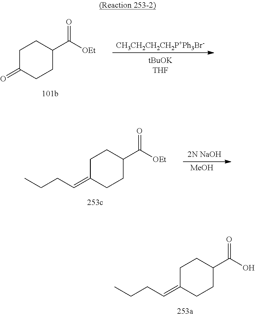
C1C(=O)CCC(C([OEt])=O)C1.[CH3CH2CH2CH2P+Ph3Br-].C1C(=CCCC)CCC(C([OEt])=O)C1.[2N NaOH].[MeOH].C1C(=CCCC)CCC(C(O)=O)C1
